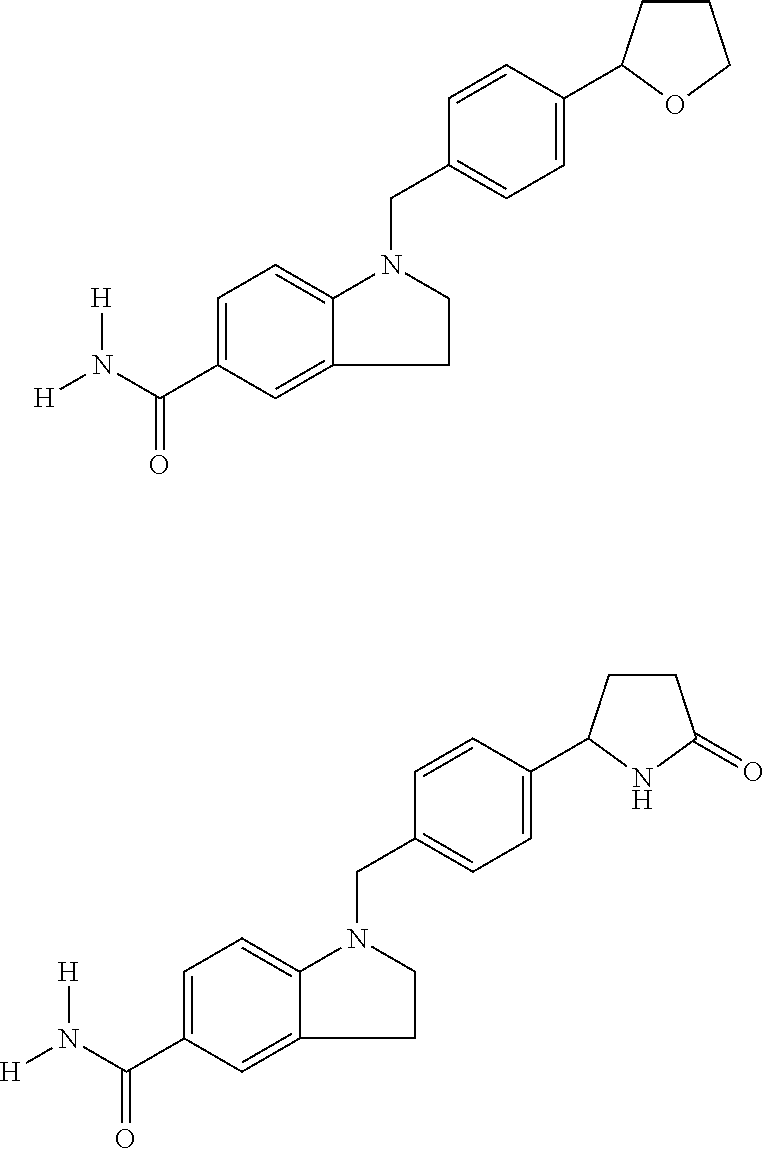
C1=C(C(N([H])[H])=O)C=C2C(=C1)N(CC1=CC=C(C3CCCO3)C=C1)CC2.C1=C(C(N([H])[H])=O)C=C2C(=C1)N(CC1=CC=C(C3CCC(=O)N3)C=C1)CC2
